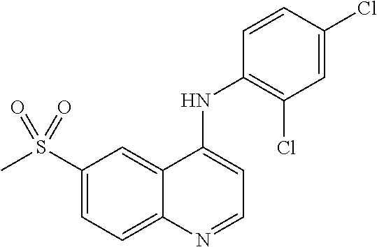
S(C1=CC=C2C(=C1)C(NC1=C(Cl)C=C(Cl)C=C1)=CC=N2)(C)(=O)=O
